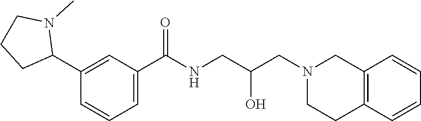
C1(C2N(C)CCC2)=CC(C(NCC(CN2CCC3=C(C2)C=CC=C3)O)=O)=CC=C1
